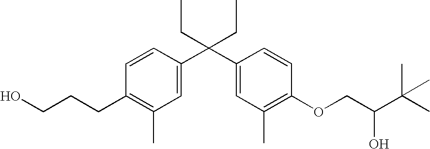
C1=CC(C(C2=CC(C)=C(OCC(C(C)(C)C)O)C=C2)(CC)CC)=CC(C)=C1CCCO
